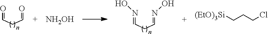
C(CC=O)=O.C(CC=NO)=NO.[NH2OH].[(EtO)3Si]CCCCl
